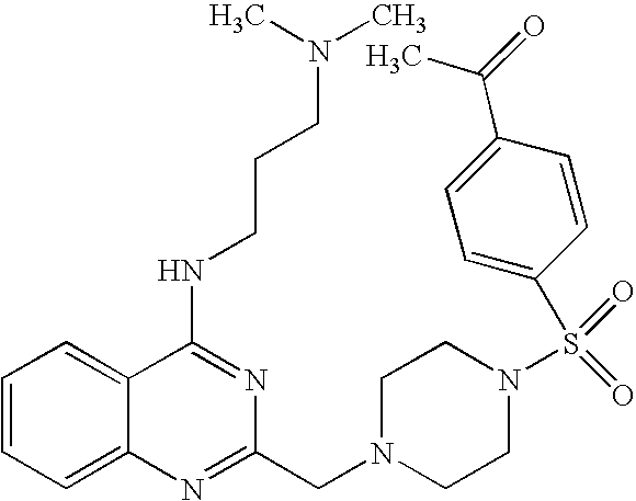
C1=CC=C2C(=C1)C(NCCCN(C)C)=NC(CN1CCN(S(=O)(=O)C3=CC=C(C(=O)C)C=C3)CC1)=N2
